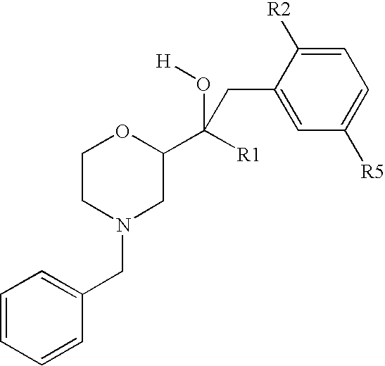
C1=CC=CC(CN2CC(C([R1])(CC3=CC([R5])=CC=C3[R2])O[H])OCC2)=C1
